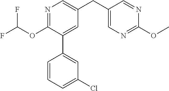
N1=C(OC(F)F)C(C2=CC(Cl)=CC=C2)=CC(CC2=CN=C(OC)N=C2)=C1
